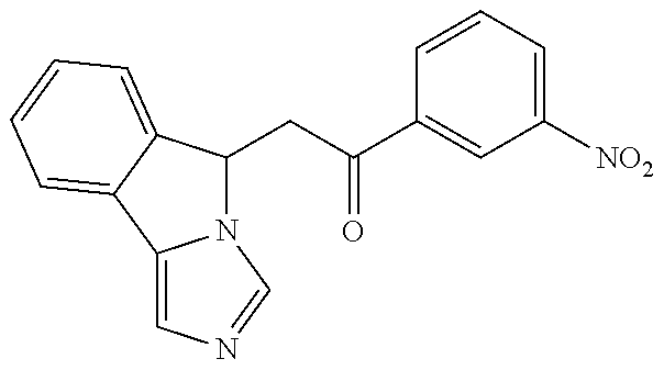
N12C(CC(=O)C3=CC([NO2])=CC=C3)C3=CC=CC=C3C1=CN=C2
